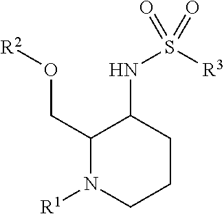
C(O[R2])C1C(NS(=O)([R3])=O)CCCN1[R1]
